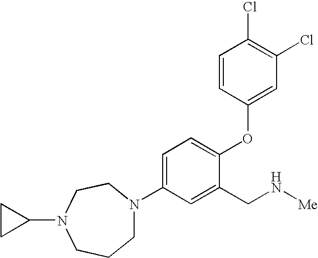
C1=C(N2CCCN(C3CC3)CC2)C=C(CN[Me])C(OC2=CC(Cl)=C(Cl)C=C2)=C1
